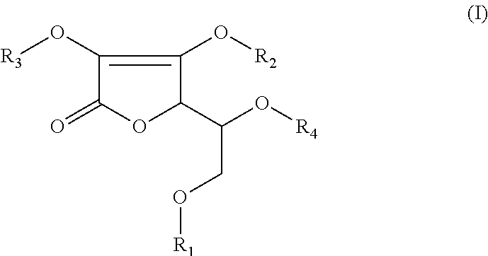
C1(O[R3])=C(O[R2])C(C(O[R4])CO[R1])OC1=O
